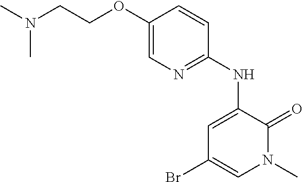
C1(OCCN(C)C)=CN=C(NC2=CC(Br)=CN(C)C2=O)C=C1
